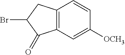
C12=C(C=C([OCH3])C=C1)C(=O)C(Br)C2
